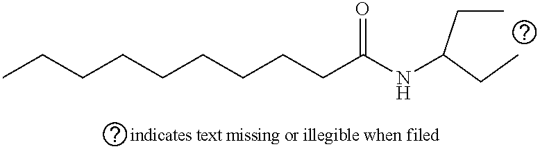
CCCCCCCCCC(NC(CC)CC)=O
